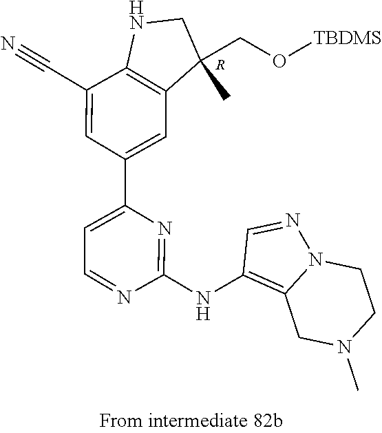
C1NC2=C(C1(C)CO[TBDMS])C=C(C1=CC=NC(NC3=C4N(N=C3)CCN(C)C4)=N1)C=C2C#N.[R]
